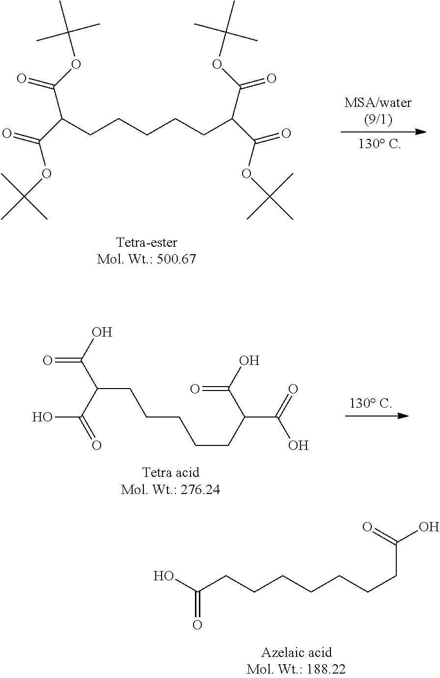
[Tetra-esterMol. Wt.: 500.67].C(CCCCC(C(=O)OC(C)(C)C)C(OC(C)(C)C)=O)C(C(=O)OC(C)(C)C)C(OC(C)(C)C)=O.C(CC(C(=O)O)C(O)=O)CCCC(C(O)=O)C(O)=O.OC(CCCCCCCC(=O)O)=O
